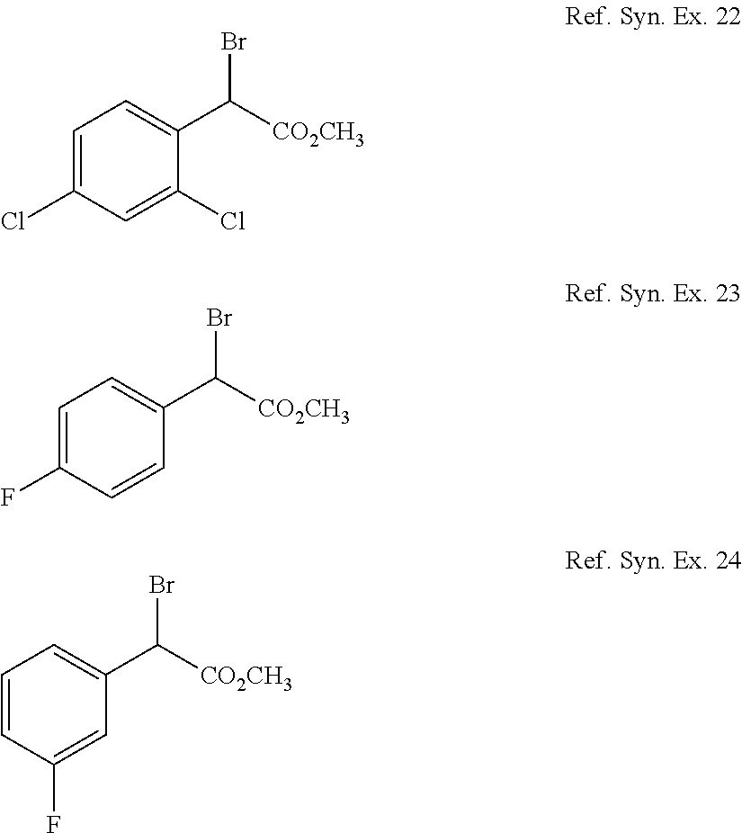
C1=C(Cl)C=C(Cl)C(C([CO2CH3])Br)=C1.C1=C(F)C=CC(C([CO2CH3])Br)=C1.C1=CC(F)=CC(C([CO2CH3])Br)=C1
